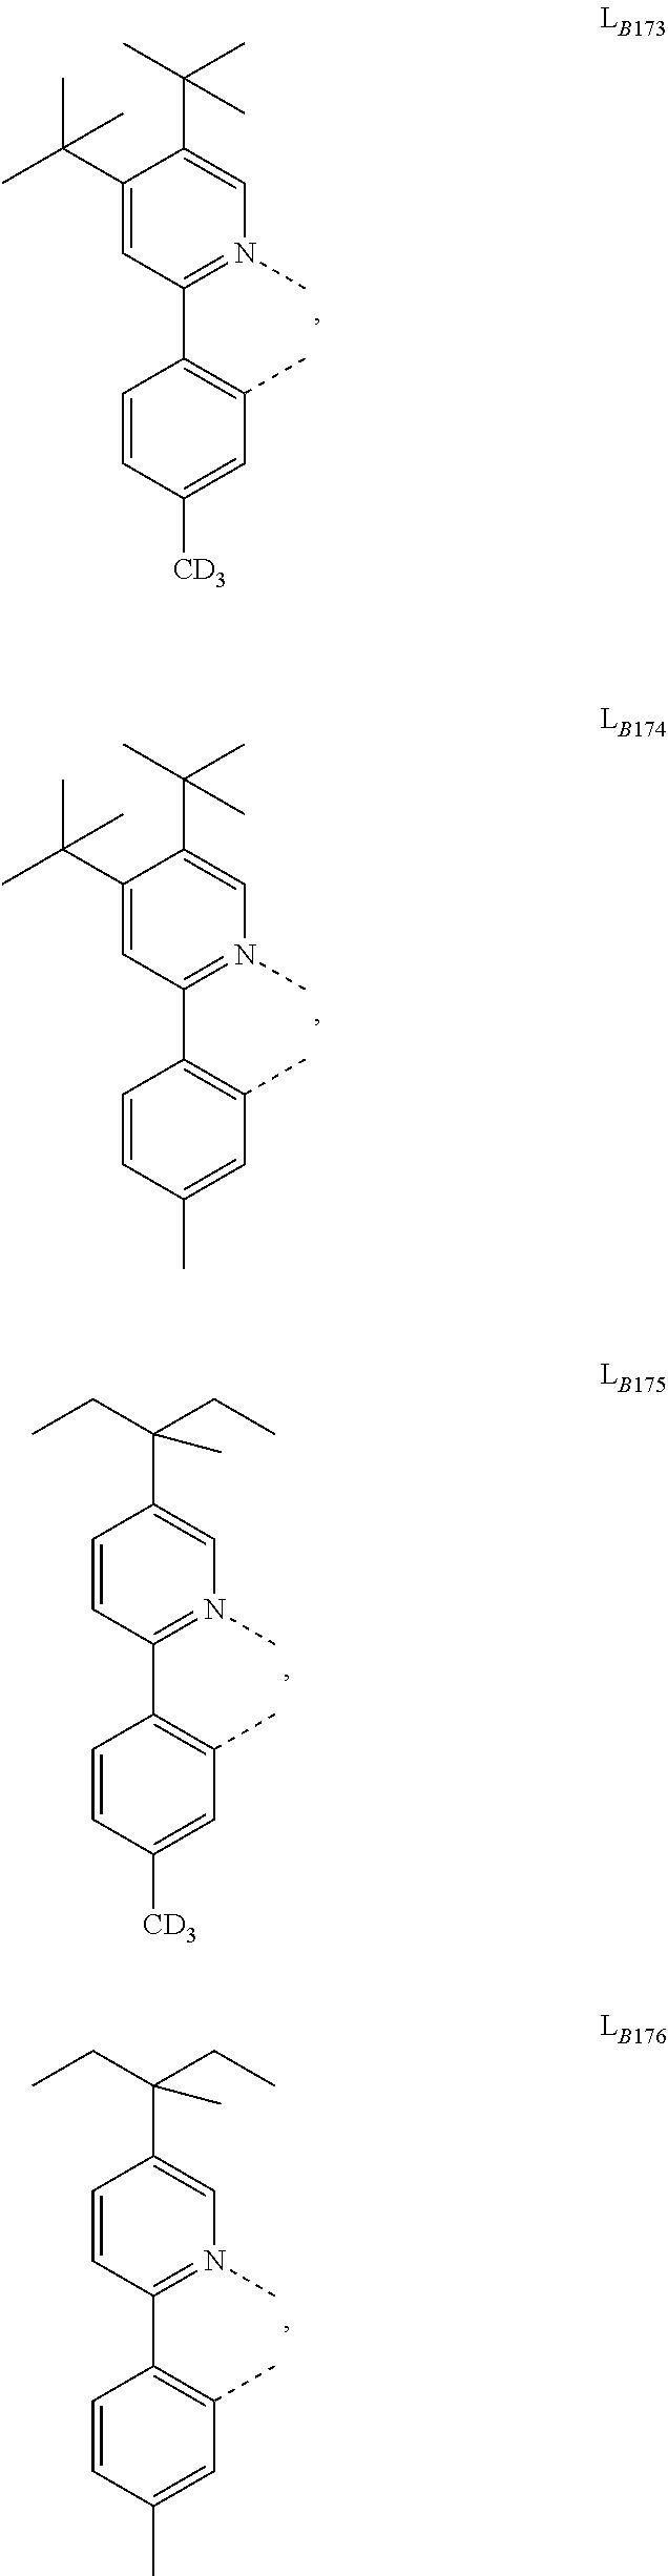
C1(C(C)(C)C)=CC(C2=C(C)C=C([CD3])C=C2)=N(C)C=C1C(C)(C)C.C1(C(C)(C)C)=CC(C2=C(C)C=C(C)C=C2)=N(C)C=C1C(C)(C)C.C1=CC(C2=C(C)C=C([CD3])C=C2)=N(C)C=C1C(CC)(CC)C.C1=CC(C2=C(C)C=C(C)C=C2)=N(C)C=C1C(CC)(CC)C
